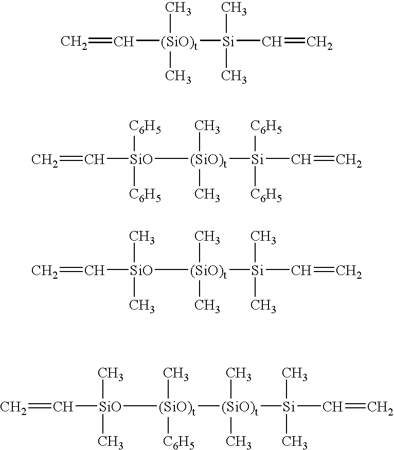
C=C[(SiO)t](C)(C)[Si](C)(C)C=C.[SiO]([(SiO)t](C)(C)[Si]([C6H5])([C6H5])C=C)(C=C)([C6H5])[C6H5].[SiO]([(SiO)t](C)(C)[Si](C)(C)C=C)(C=C)(C)C.[SiO]([(SiO)t](C)([C6H5])[(SiO)t]([Si](C)(C)C=C)(C)C)(C=C)(C)C
